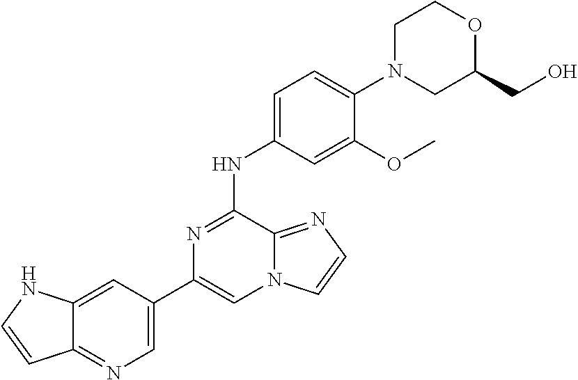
C1(C2=CN=C3C(=C2)NC=C3)=CN2C(=NC=C2)C(NC2=CC=C(N3CC(CO)OCC3)C(OC)=C2)=N1
